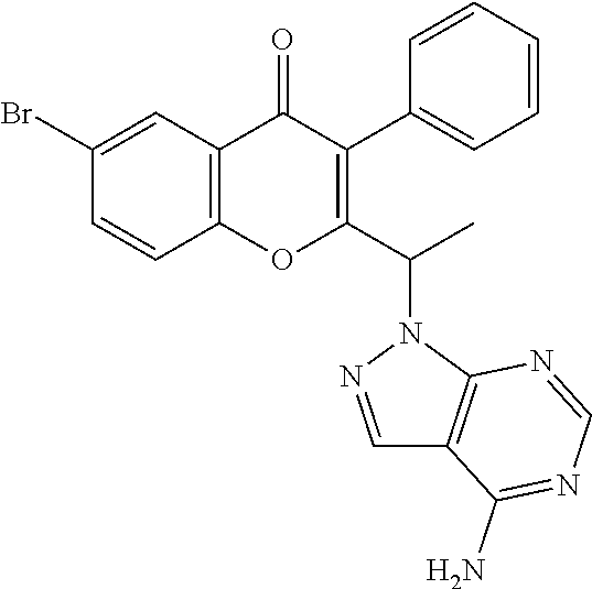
C1=CC2=C(C=C1Br)C(=O)C(C1=CC=CC=C1)=C(C(N1N=CC3=C1N=CN=C3N)C)O2
